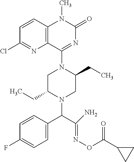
C1(F)=CC=C(C(N2CC(CC)N(C3=NC(=O)N(C)C4=C3N=C(Cl)C=C4)CC2CC)C(N)=NOC(C2CC2)=O)C=C1
